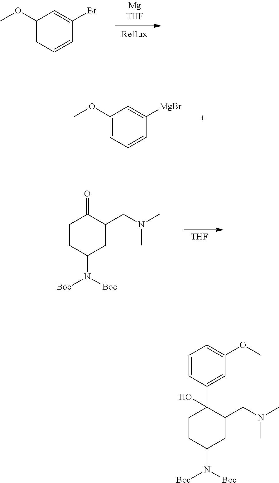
C1(OC)=CC=CC(Br)=C1.C1(OC)=CC=CC([MgBr])=C1.C1CC(N([Boc])[Boc])CC(CN(C)C)C1=O.[THF].C1CC(N([Boc])[Boc])CC(CN(C)C)C1(C1=CC(OC)=CC=C1)O
